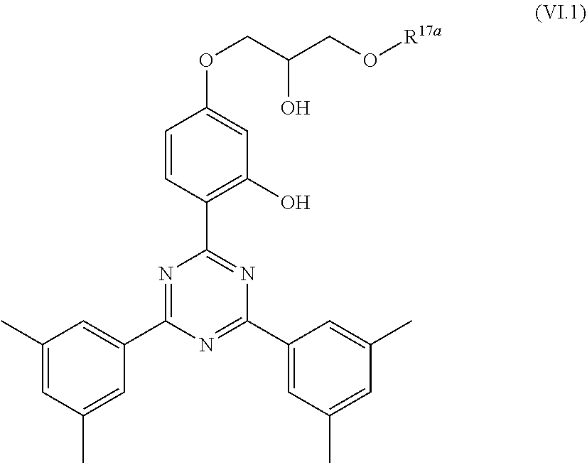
C1=CC(C2=NC(C3=CC(C)=CC(C)=C3)=NC(C3=CC(C)=CC(C)=C3)=N2)=C(O)C=C1OCC(CO[R17a])O
